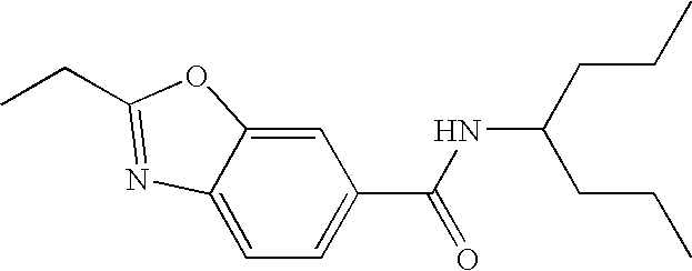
C12=CC=C(C(NC(CCC)CCC)=O)C=C1OC(CC)=N2
